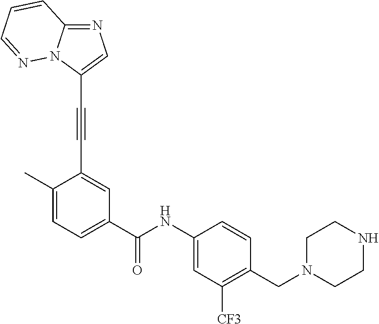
C1=C(C)C(C#CC2=CN=C3N2N=CC=C3)=CC(C(=O)NC2=CC([CF3])=C(CN3CCNCC3)C=C2)=C1
